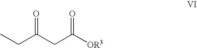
CCC(CC([OR3])=O)=O
